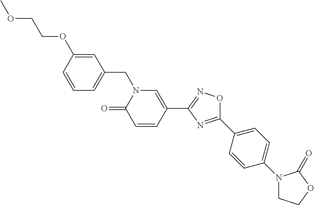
C1=CC(OCCOC)=CC(CN2C(=O)C=CC(C3=NOC(C4=CC=C(N5CCOC5=O)C=C4)=N3)=C2)=C1
